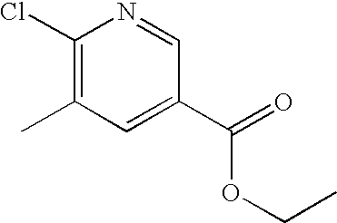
CC1=C(Cl)N=CC(C(=O)OCC)=C1
